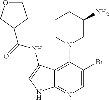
C12=C(N3CC(N)CCC3)C(Br)=CN=C1NC=C2NC(=O)C1COCC1
